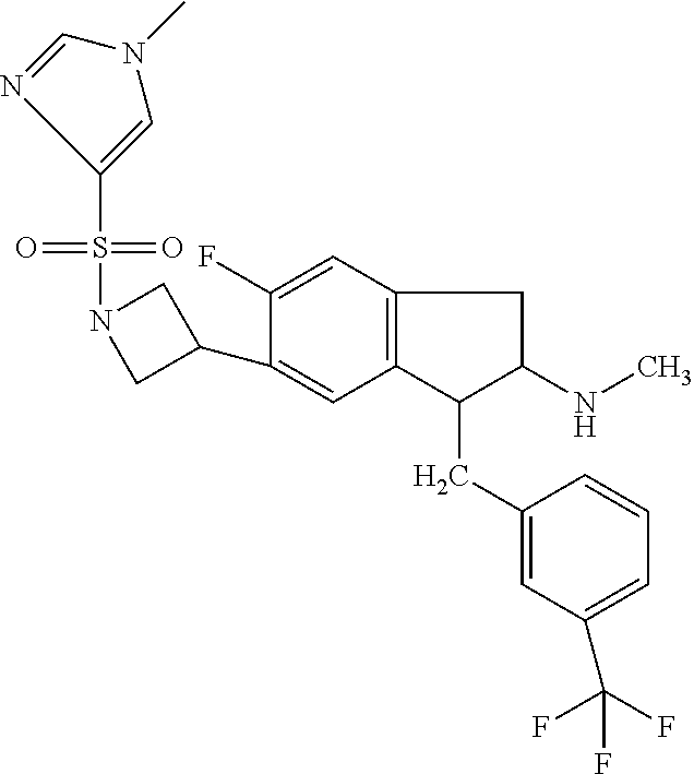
C1(C2=CC3=C(C=C2F)CC(NC)C3CC2=CC(C(F)(F)F)=CC=C2)CN(S(=O)(=O)C2=CN(C)C=N2)C1
